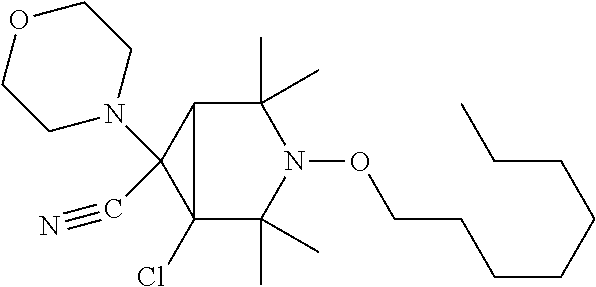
C12(Cl)C(C)(C)N(OCCCCCCCC)C(C)(C)C1C2(C#N)N1CCOCC1
